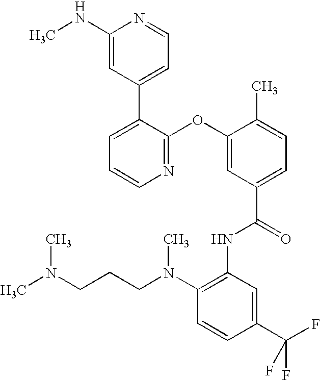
N1=C(OC2=CC(C(=O)NC3=C(N(CCCN(C)C)C)C=CC(C(F)(F)F)=C3)=CC=C2C)C(C2=CC=NC(NC)=C2)=CC=C1
